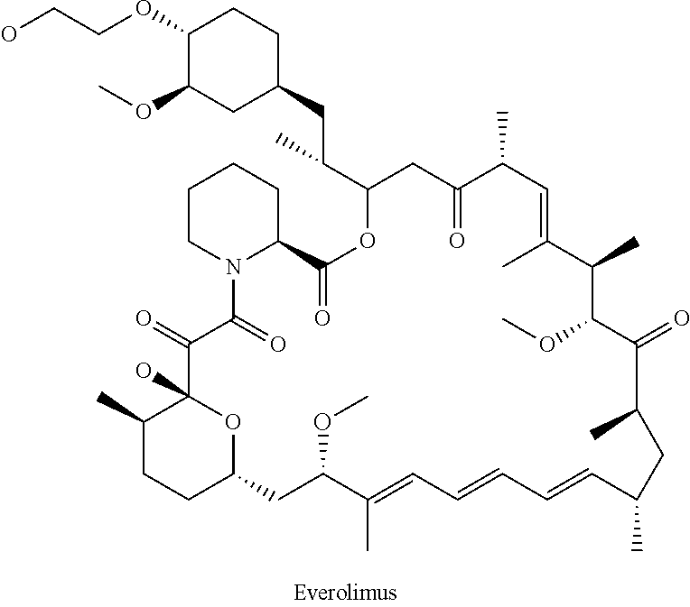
C1(C)CCC2OC1(O)C(=O)C(=O)N1C(CCCC1)C(=O)OC(C(CC1CCC(OCCO)C(OC)C1)C)CC(=O)C(C)C=C(C)C(C)C(OC)C(=O)C(C)CC(C)C=CC=CC=C(C)C(OC)C2
